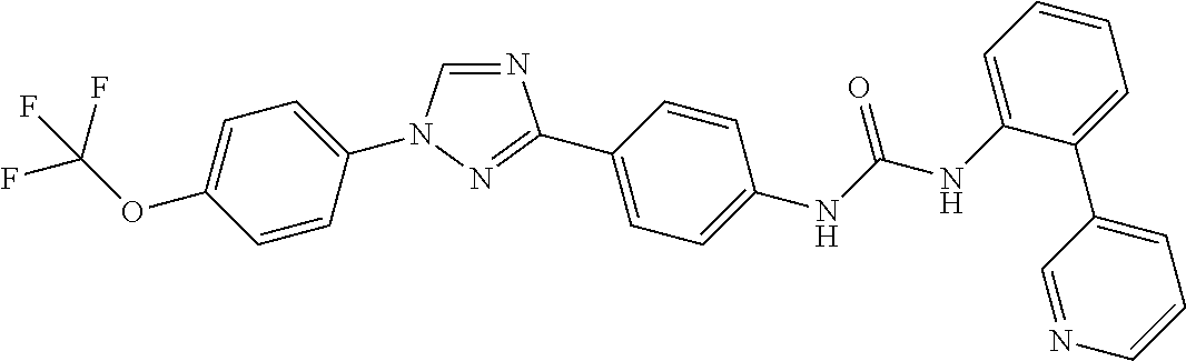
C1=C(OC(F)(F)F)C=CC(N2C=NC(C3=CC=C(NC(NC4=CC=CC=C4C4=CC=CN=C4)=O)C=C3)=N2)=C1
